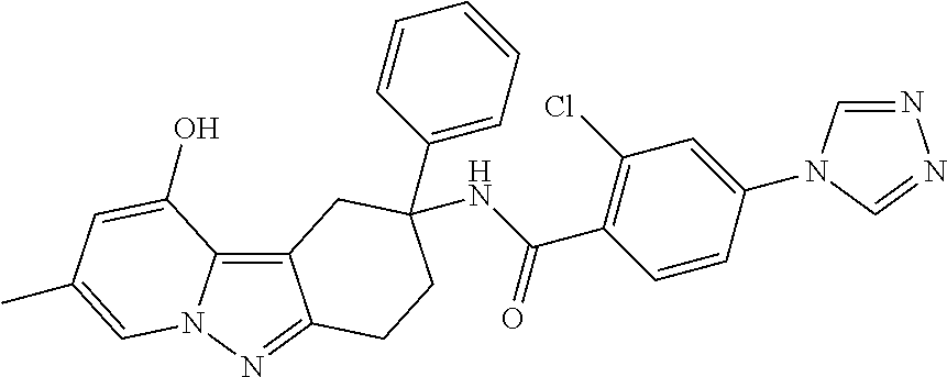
C12=C3N(N=C1CCC(NC(C1=C(Cl)C=C(N4C=NN=C4)C=C1)=O)(C1=CC=CC=C1)C2)C=C(C)C=C3O
